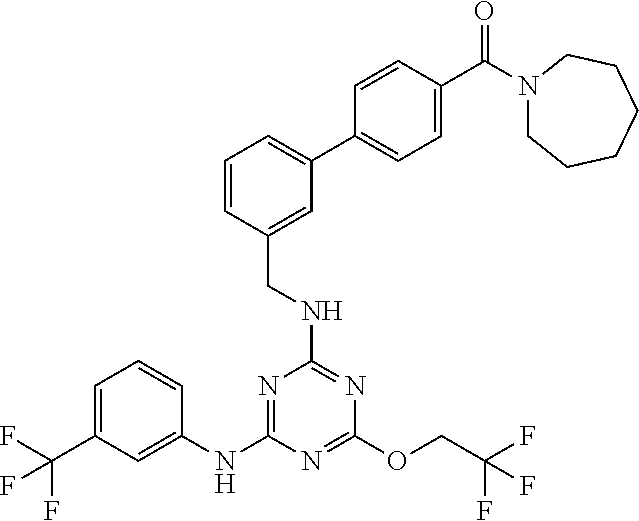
N1=C(NC2=CC(C(F)(F)F)=CC=C2)N=C(OCC(F)(F)F)N=C1NCC1=CC(C2=CC=C(C(N3CCCCCC3)=O)C=C2)=CC=C1
